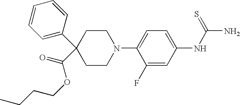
C1(NC(N)=S)=CC=C(N2CCC(C3=CC=CC=C3)(C(OCCCC)=O)CC2)C(F)=C1
